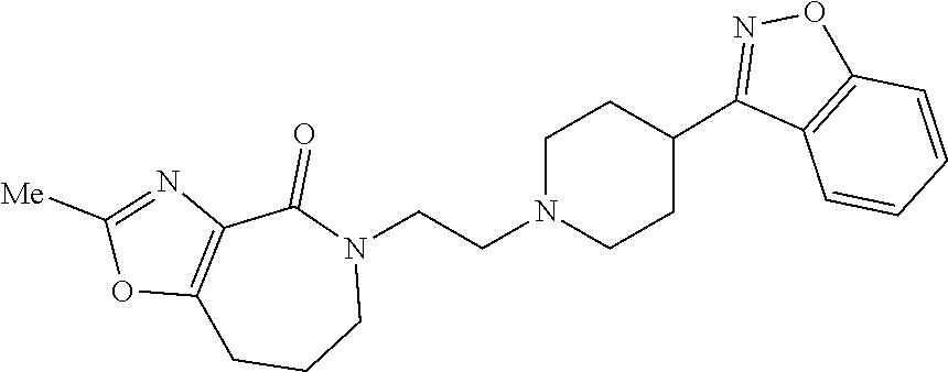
N1(CCN2CCC(C3=NOC4=C3C=CC=C4)CC2)C(=O)C2=C(CCC1)OC([Me])=N2
